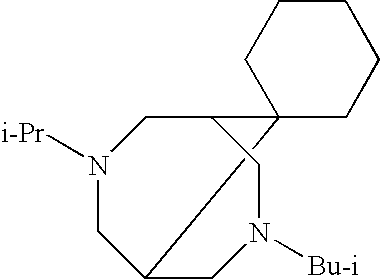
C12C3(C(CN([Bu-i])C1)CN([i-Pr])C2)CCCCC3
